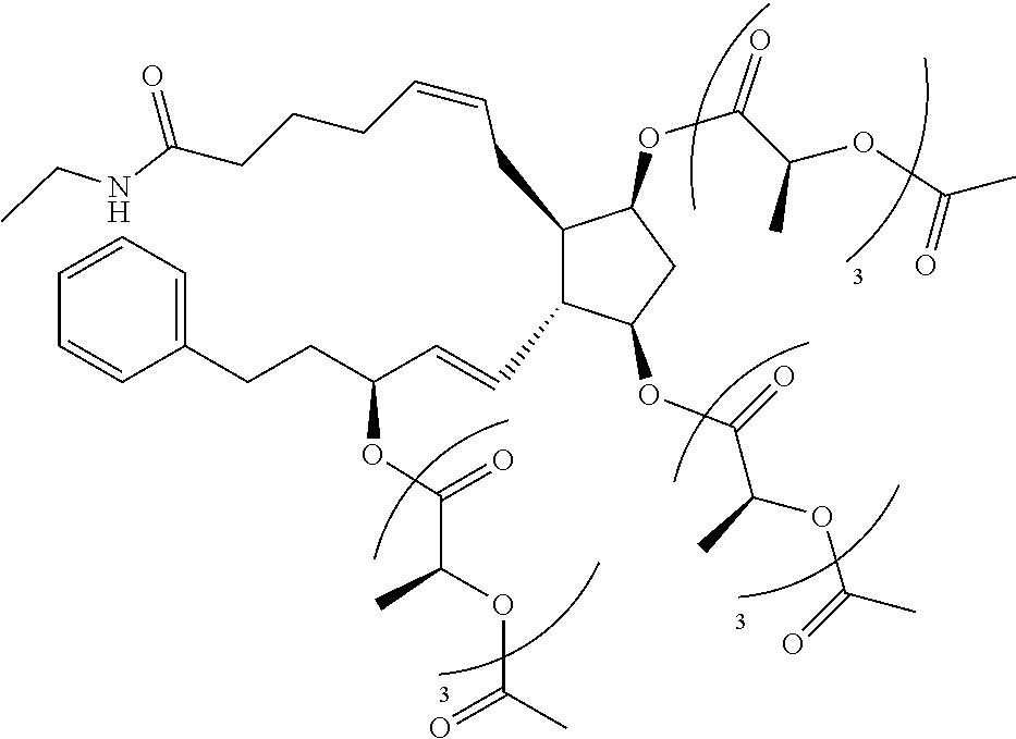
C1=CC=C(CCC(C=CC2C(CC=CCCCC(NCC)=O)C(OC(=O)C(OC(C)=O)C)CC2OC(C(C)OC(C)=O)=O)OC(C(C)OC(C)=O)=O)C=C1
